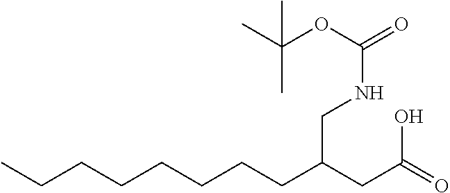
C(C(CC(O)=O)CCCCCCCC)NC(OC(C)(C)C)=O
